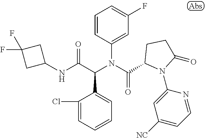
C1=CC=C(Cl)C(C(C(NC2CC(F)(F)C2)=O)N(C(=O)C2N(C3=CC([NC])=CC=N3)C(=O)CC2)C2=CC(F)=CC=C2)=C1
